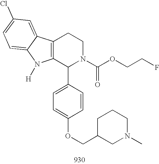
C12=C(C(C3=CC=C(OCC4CN(C)CCC4)C=C3)N(C(OCCF)=O)CC1)N([H])C1=CC=C(Cl)C=C21
